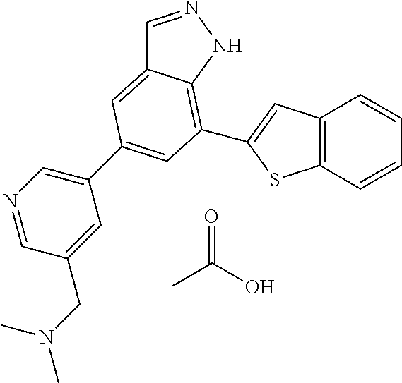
C1=NNC2=C(C3=CC4=C(S3)C=CC=C4)C=C(C3=CN=CC(CN(C)C)=C3)C=C12.O=C(O)C
